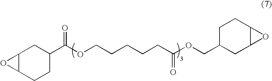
C1(C(OCCCCCC(OCC2CC3C(CC2)O3)=O)=O)CC2C(CC1)O2
